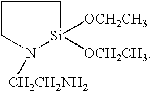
C1CN([CH2CH2NH2])[Si]([OCH2CH3])([OCH2CH3])C1
